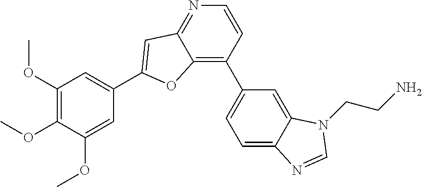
C1(OC)=C(OC)C(OC)=CC(C2=CC3=NC=CC(C4=CC=C5C(=C4)N(CCN)C=N5)=C3O2)=C1
